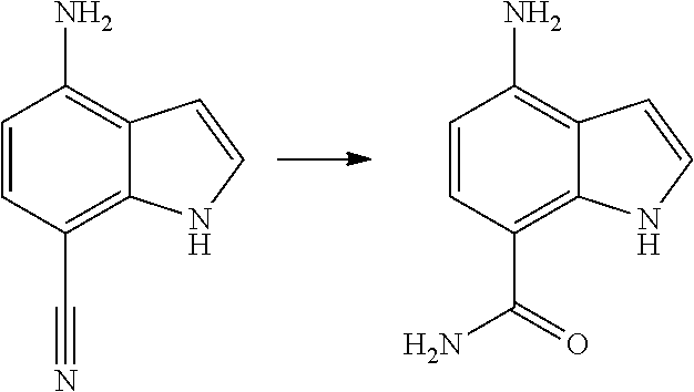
C1=CC(C#N)=C2C(=C1N)C=CN2.C1=CC(C(=O)N)=C2C(=C1N)C=CN2
